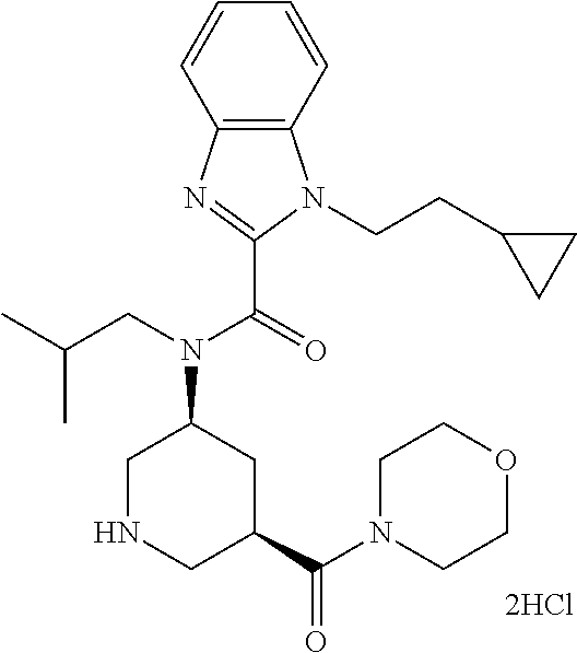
C12=C(N=C(C(=O)N(CC(C)C)C3CNCC(C(N4CCOCC4)=O)C3)N1CCC1CC1)C=CC=C2.[2HCl]
